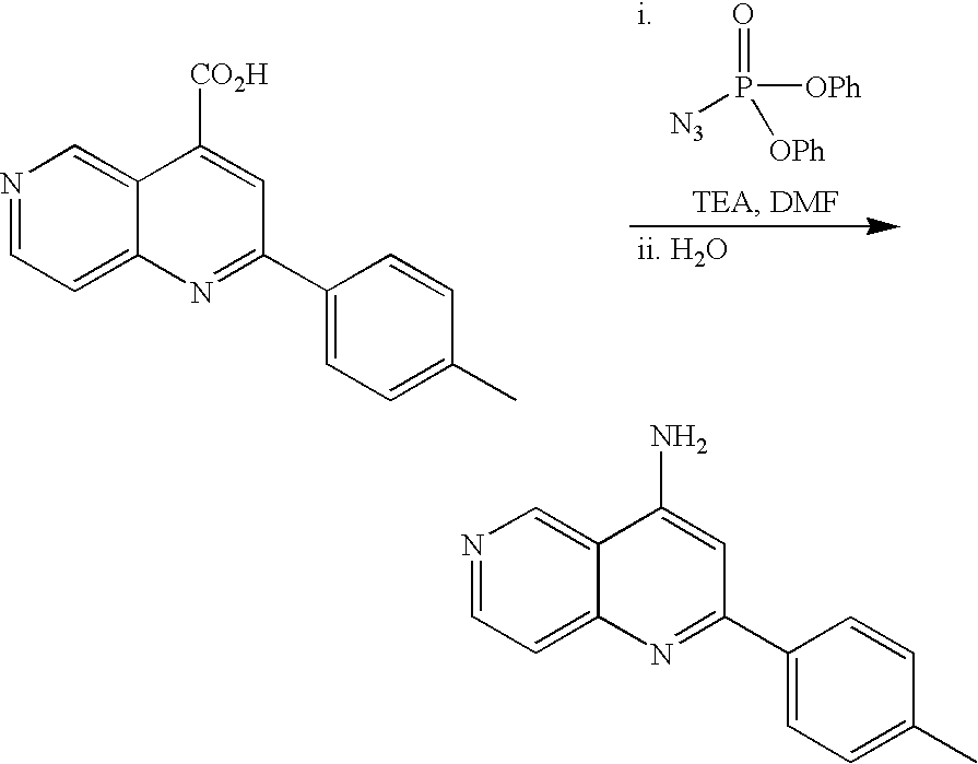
O=P([N3])([OPh])[OPh].[i].[ii. H2O].N1=CC=C2C(=C1)C([CO2H])=CC(C1=CC=C(C)C=C1)=N2.N1=CC=C2C(=C1)C(N)=CC(C1=CC=C(C)C=C1)=N2
